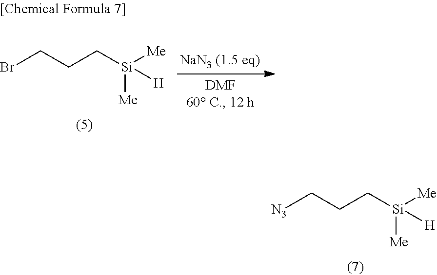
[N3]CCC[Si]([Me])([Me])[H].BrCCC[Si]([Me])([Me])[H]
